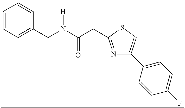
C(C1=CC=CC=C1)N(C(CC1=NC(C2=CC=C(F)C=C2)=CS1)=O)[H]
